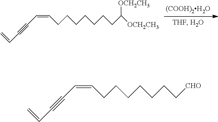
C=CC#CC=CCCCCCCCC([OCH2CH3])[OCH2CH3].C=CC#CC=CCCCCCCC[CHO]
